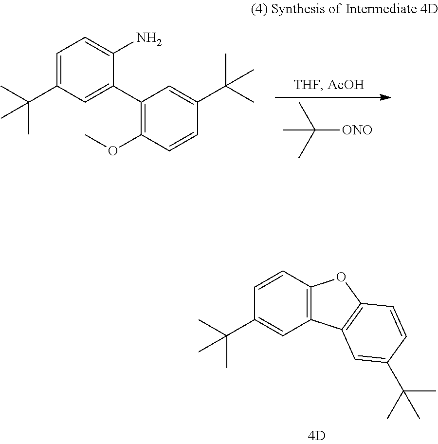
C1=C(C(C)(C)C)C=C(C2=C(OC)C=CC(C(C)(C)C)=C2)C(N)=C1.C([ONO])(C)(C)C.C1(C(C)(C)C)=CC2=C(C=C1)OC1=C2C=C(C(C)(C)C)C=C1
